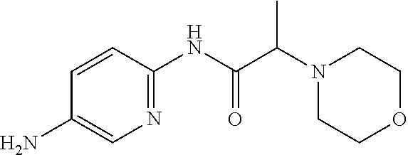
C1(N)=CN=C(NC(=O)C(N2CCOCC2)C)C=C1
